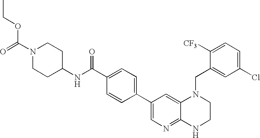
C1(C2=CC=C(C(=O)NC3CCN(C(=O)OCC)CC3)C=C2)=CN=C2C(=C1)N(CC1=CC(Cl)=CC=C1[CF3])CCN2
